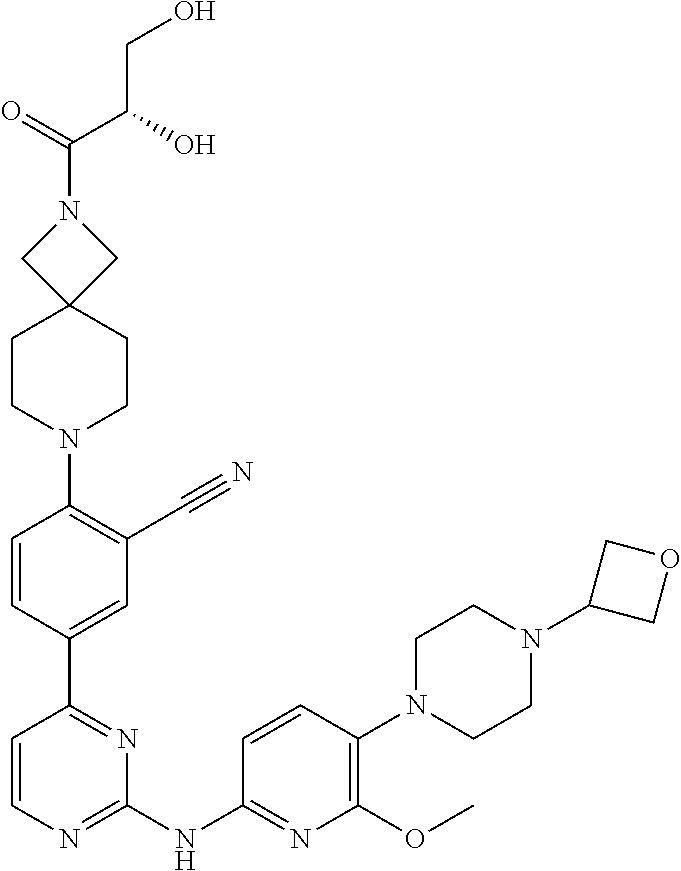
C1=C(C2=NC(NC3=NC(OC)=C(N4CCN(C5COC5)CC4)C=C3)=NC=C2)C=CC(N2CCC3(CC2)CN(C(=O)C(CO)O)C3)=C1C#N
